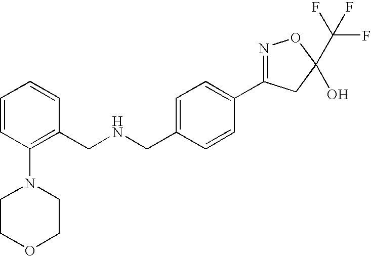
C1(CNCC2=C(N3CCOCC3)C=CC=C2)=CC=C(C2=NOC(C(F)(F)F)(O)C2)C=C1
